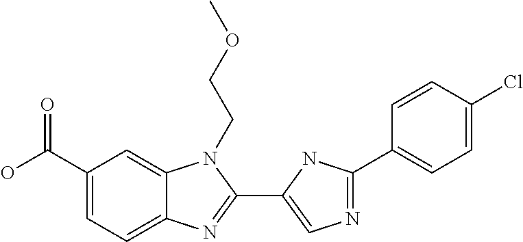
C1(C(O)=O)=CC=C2C(=C1)N(CCOC)C(C1=CN=C(C3=CC=C(Cl)C=C3)N1)=N2
